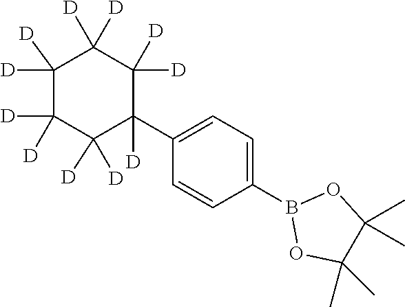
C1(B2OC(C)(C)C(C)(C)O2)=CC=C(C2([D])C([D])([D])C([D])([D])C([D])([D])C([D])([D])C2([D])[D])C=C1
